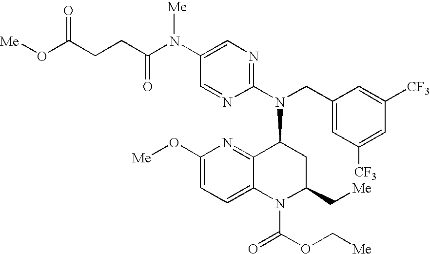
C1(N(C(CCC(O[Me])=O)=O)[Me])=CN=C(N(CC2=CC([CF3])=CC([CF3])=C2)C2C3=NC(O[Me])=CC=C3N(C(=O)OC[Me])C(C[Me])C2)N=C1
